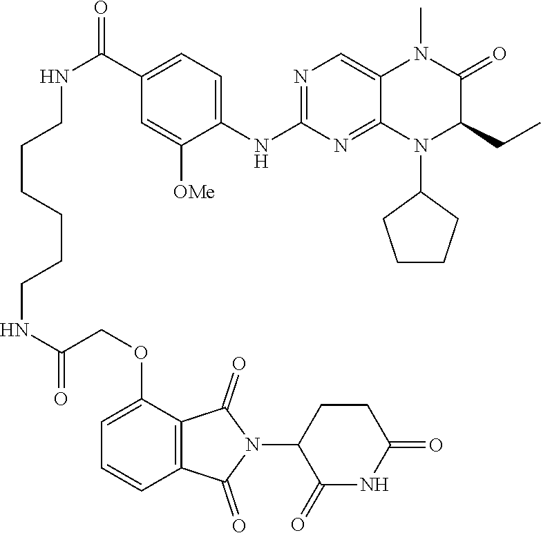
N(C(COC1=CC=CC2=C1C(=O)N(C1C(=O)NC(=O)CC1)C2=O)=O)CCCCCCNC(=O)C1=CC=C(NC2=NC=C3C(=N2)N(C2CCCC2)C(CC)C(=O)N3C)C([OMe])=C1
